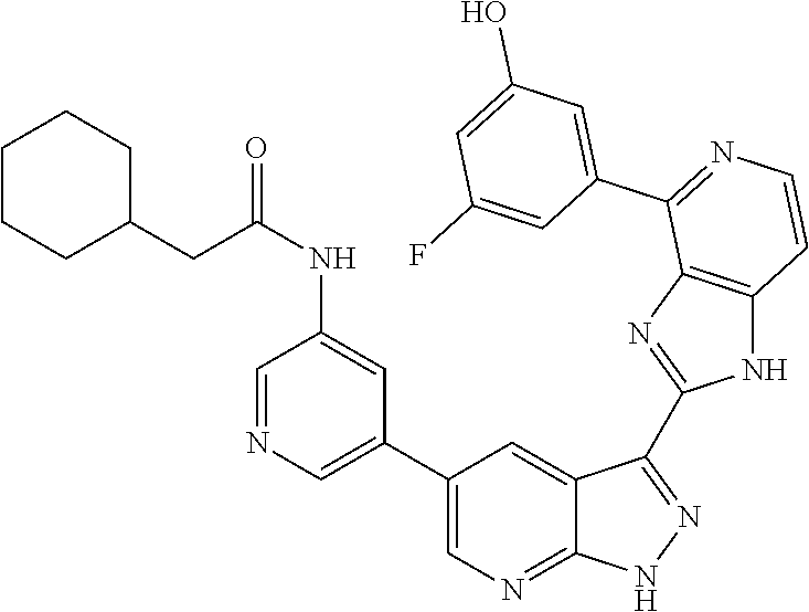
C1=NC=C(C2=CN=C3C(=C2)C(C2=NC4=C(N2)C=CN=C4C2=CC(O)=CC(F)=C2)=NN3)C=C1NC(=O)CC1CCCCC1
